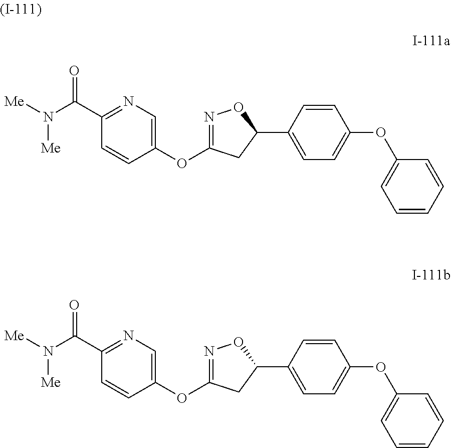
N1=C(OC2=CN=C(C(N([Me])[Me])=O)C=C2)CC(C2=CC=C(OC3=CC=CC=C3)C=C2)O1.N1=C(OC2=CN=C(C(N([Me])[Me])=O)C=C2)CC(C2=CC=C(OC3=CC=CC=C3)C=C2)O1
